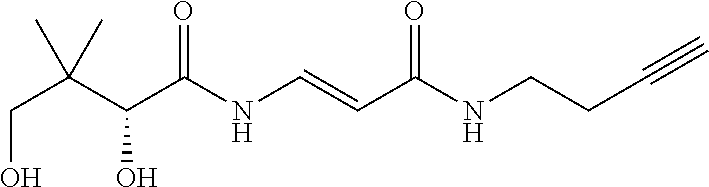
C(O)C(C(O)C(NC=CC(NCCC#C)=O)=O)(C)C
